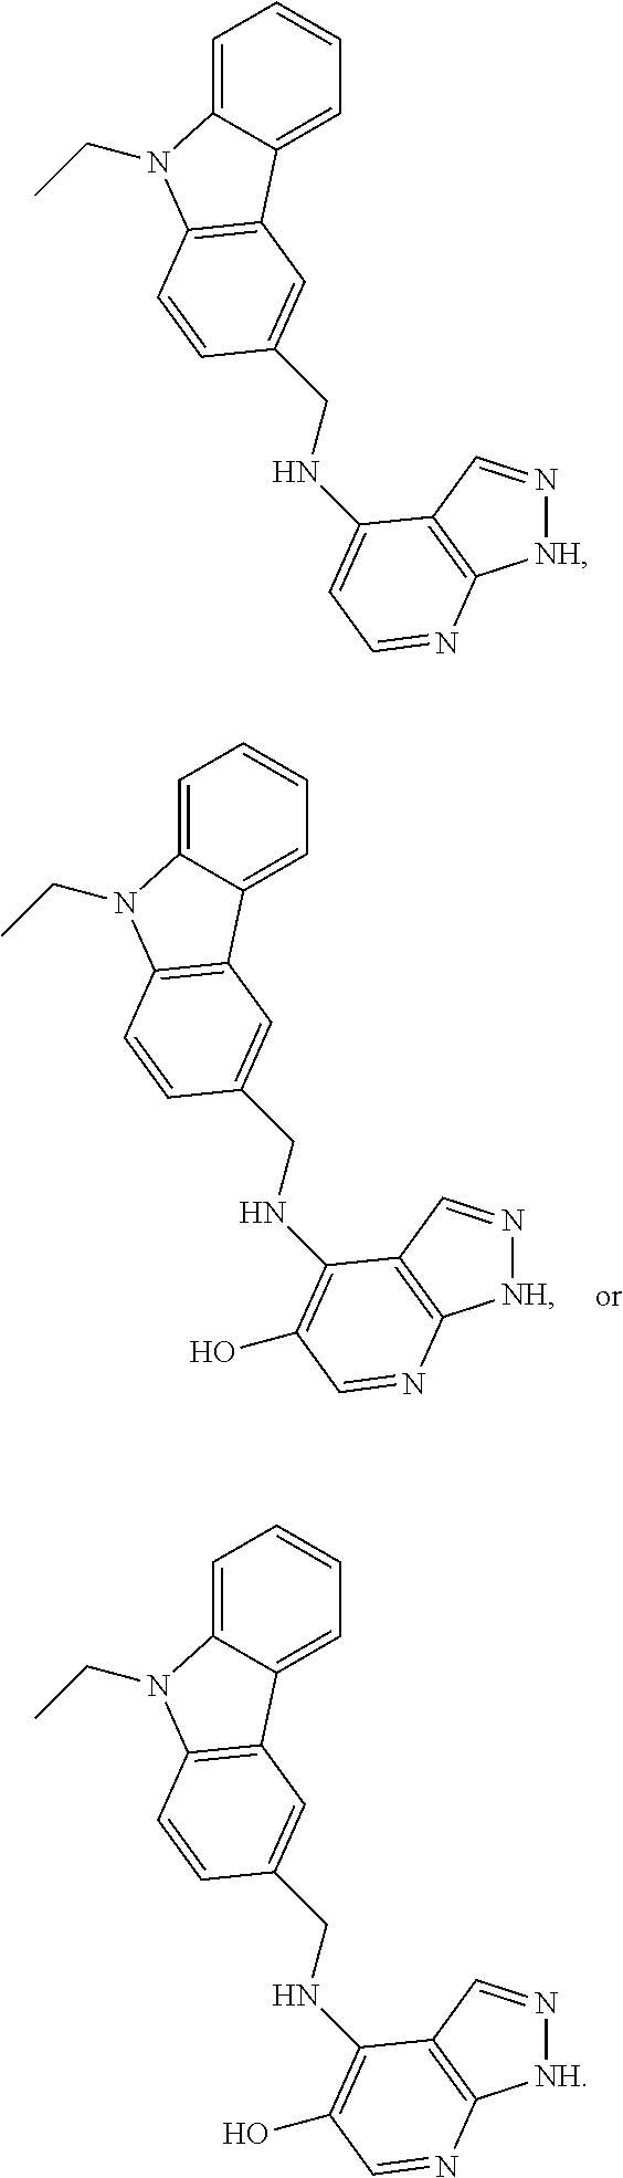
C1=C2C(=CC=C1)C1=C(N2CC)C=CC(CNC2=CC=NC3=C2C=N[NH]3)=C1.C1=C2C(=CC=C1)C1=C(N2CC)C=CC(CNC2=C(O)C=NC3=C2C=N[NH]3)=C1.C1=C2C(=CC=C1)C1=C(N2CC)C=CC(CNC2=C(O)C=NC3=C2C=N[NH]3)=C1
